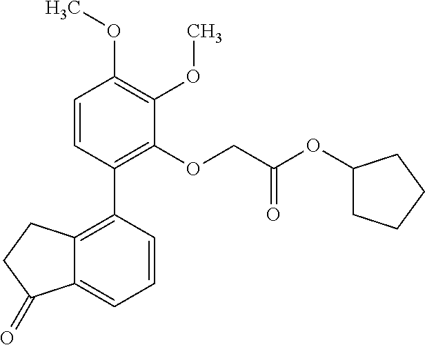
C12=C(C3=C(OCC(OC4CCCC4)=O)C(OC)=C(OC)C=C3)C=CC=C1C(=O)CC2
